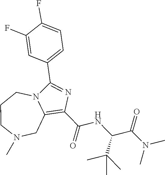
C1(C(NC(C(C)(C)C)C(=O)N(C)C)=O)=C2CN(C)CCCN2C(C2=CC=C(F)C(F)=C2)=N1
